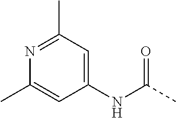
C1=C(C)N=C(C)C=C1NC(C)=O
